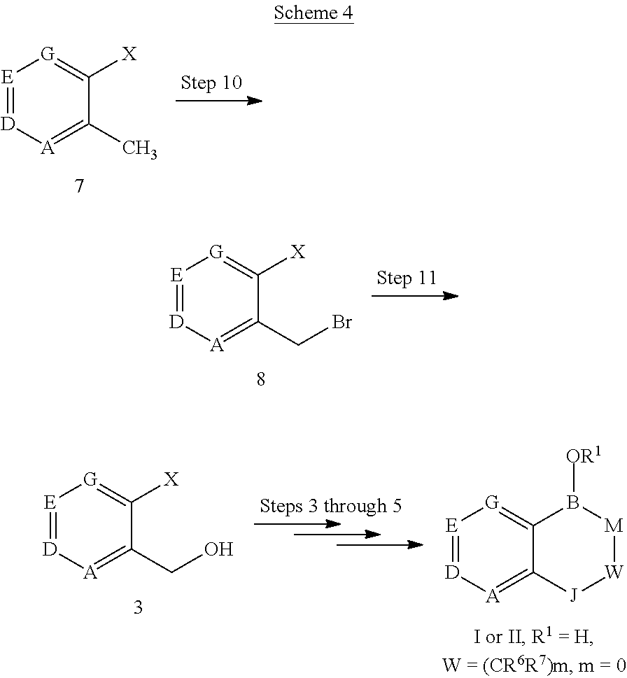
[E]1=[D][A]=C(C)C([X])=[G]1.[E]1=[D][A]=C(CBr)C([X])=[G]1.[E]1=[D][A]=C(CO)C([X])=[G]1.[E]1=[D][A]=C2C(=[G]1)B([OR1])[M][W][J]2
